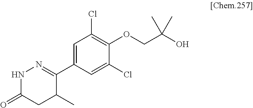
C1=C(C2=NNC(=O)CC2C)C=C(Cl)C(OCC(O)(C)C)=C1Cl
